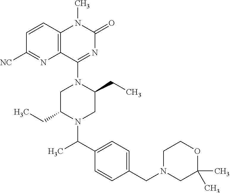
C12=C(C=CC([NC])=N1)N(C)C(=O)N=C2N1CC(CC)N(C(C2=CC=C(CN3CC(C)(C)OCC3)C=C2)C)CC1CC
